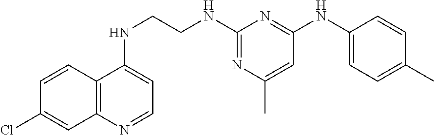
C1=CC2=C(C=C1Cl)N=CC=C2NCCNC1=NC(C)=CC(NC2=CC=C(C)C=C2)=N1
